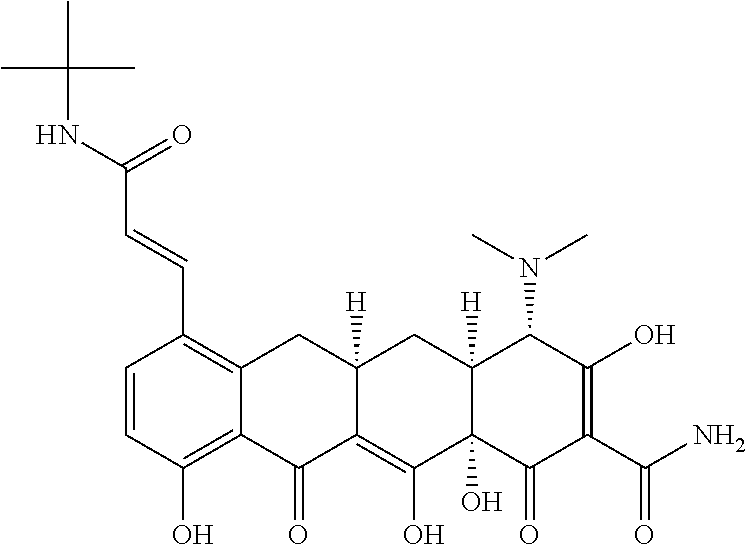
C(=CC1=C2C(=C(O)C=C1)C(=O)C1=C(O)C3(O)C([H])(CC1([H])C2)C(N(C)C)C(O)=C(C(N)=O)C3=O)C(=O)NC(C)(C)C
